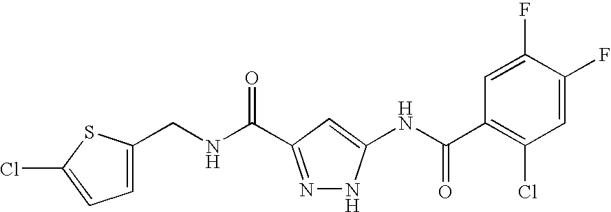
C1(CNC(=O)C2=NNC(NC(C3=C(Cl)C=C(F)C(F)=C3)=O)=C2)=CC=C(Cl)S1
